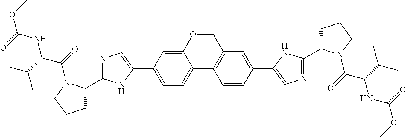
C(OC)(NC(C(=O)N1C(C2=NC=C(C3=CC=C4C(=C3)OCC3=C4C=CC(C4=CN=C(C5CCCN5C(=O)C(C(C)C)NC(OC)=O)N4)=C3)N2)CCC1)C(C)C)=O
